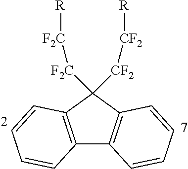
C12=C(C([CF2][CF2][R])([F2C][F2C][R])C3=C1C=CC=C3)C=CC=C2
